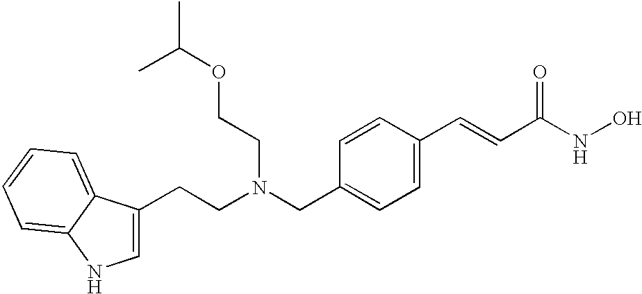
C1=C(CCN(CC2=CC=C(C=CC(NO)=O)C=C2)CCOC(C)C)C2=CC=CC=C2N1
